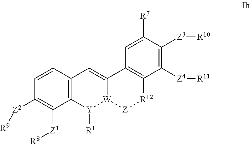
C12=C(C=CC([Z2][R9])=C1[Z1][R8])C=C1[W]([Y]2[R1])[Z][R12]C2=C1C=C([R7])C([Z3][R10])=C2[Z4][R11]
